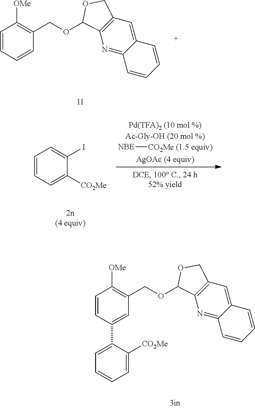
C1=CC=CC(COC2C3=C(C=C4C(=N3)C=CC=C4)CO2)=C1[OMe].C1=CC=C([CO2Me])C(I)=C1.[NBE][CO2Me (1.5 equiv)].C1=CC(C2=CC=CC=C2[CO2Me])=CC(COC2C3=C(C=C4C(=N3)C=CC=C4)CO2)=C1[OMe]
